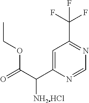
C1=C(C(C(=O)OCC)[NH2HCl])N=CN=C1C(F)(F)F
